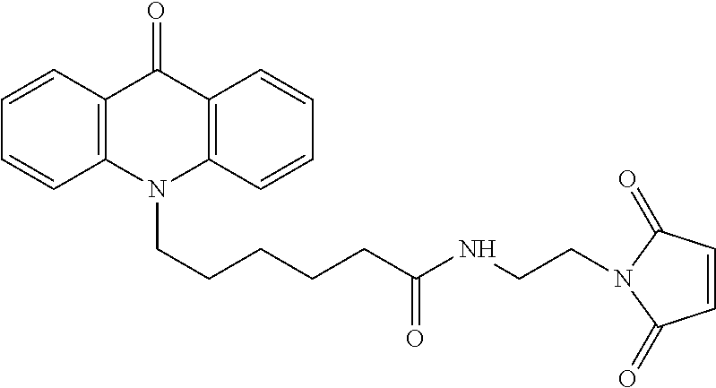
C12=C(N(CCCCCC(NCCN3C(=O)C=CC3=O)=O)C3=C(C1=O)C=CC=C3)C=CC=C2
